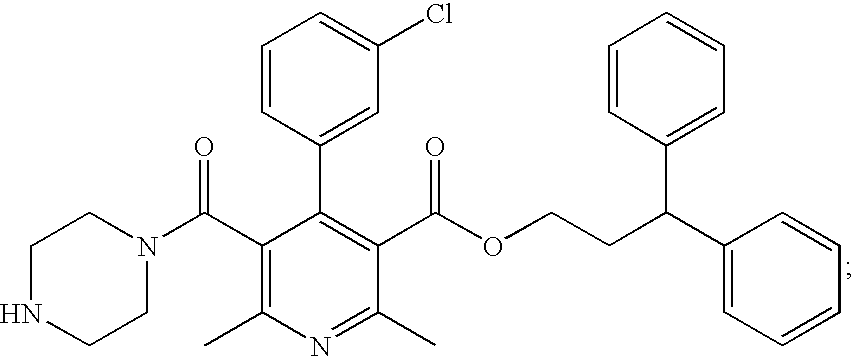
C1NCCN(C(C2=C(C)N=C(C)C(C(OCCC(C3=CC=CC=C3)C3=CC=CC=C3)=O)=C2C2=CC(Cl)=CC=C2)=O)C1
